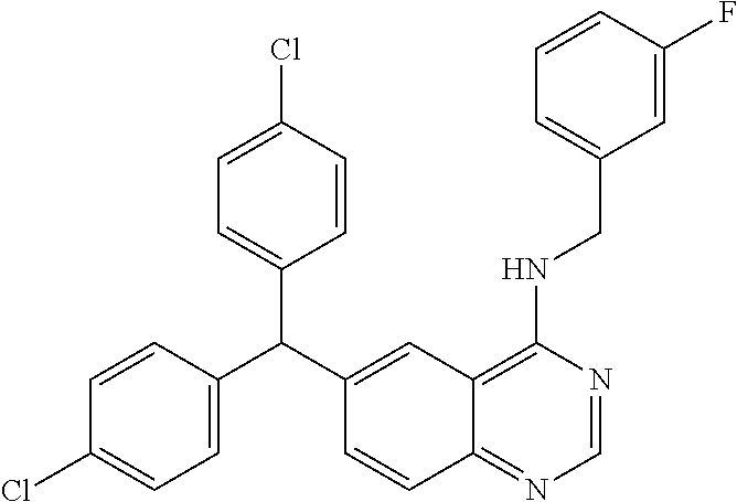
C1=CC(C(C2=CC3=C(NCC4=CC=CC(F)=C4)N=CN=C3C=C2)C2=CC=C(Cl)C=C2)=CC=C1Cl
